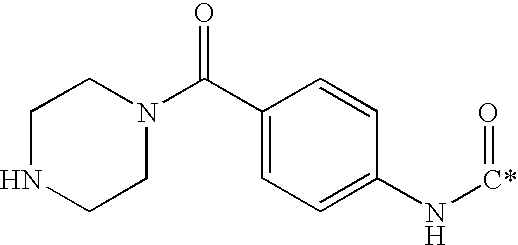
C1(C(N2CCNCC2)=O)=CC=C(N[C*]=O)C=C1
